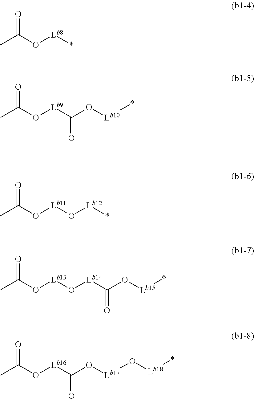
CC(O[Lb8]*)=O.CC(O[Lb9]C(O[Lb10]*)=O)=O.CC(O[Lb11]O[Lb12]*)=O.CC(O[Lb13]O[Lb14]C(O[Lb15]*)=O)=O.CC(O[Lb16]C(O[Lb17]O[Lb18]*)=O)=O
